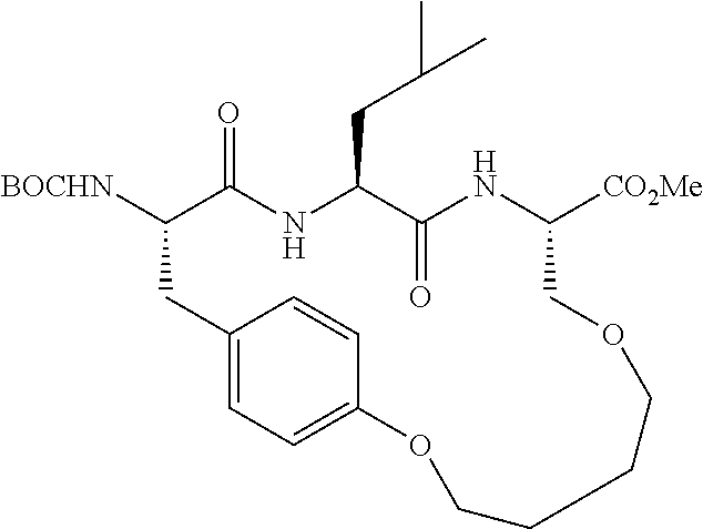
C12=CC=C(C=C1)OCCCCOCC([CO2Me])NC(=O)C(CC(C)C)NC(=O)C([BOCHN])C2
